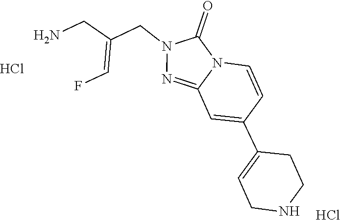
C12=NN(CC(=CF)CN)C(=O)N1C=CC(C1=CCNCC1)=C2.Cl.Cl
